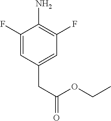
C1(F)=CC(CC(=O)OCC)=CC(F)=C1N
